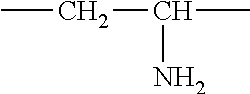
CCC(C)N
